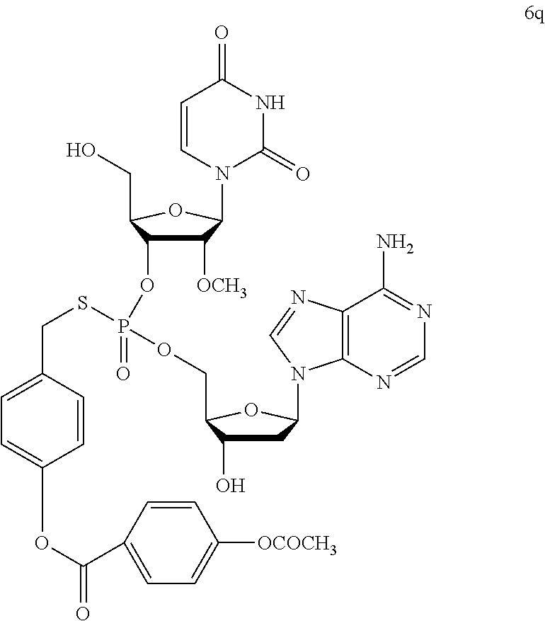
C1=CN(C2C([OCH3])C(OP(OCC3C(O)CC(N4C5=C(N=C4)C(N)=NC=N5)O3)(SCC3=CC=C(OC(=O)C4=CC=C([OCOCH3])C=C4)C=C3)=O)C(CO)O2)C(=O)NC1=O
